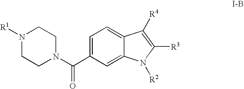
N1([R1])CCN(C(C2=CC=C3C(=C2)N([R2])C([R3])=C3[R4])=O)CC1
